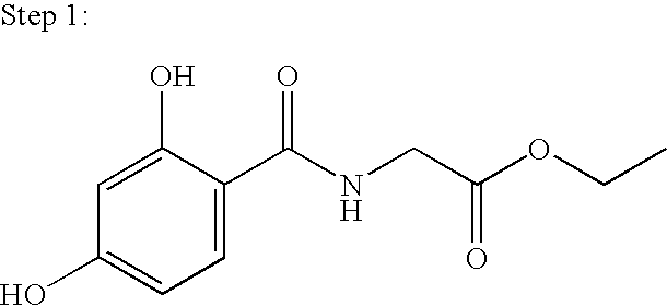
OC1=CC=C(C(NCC(OCC)=O)=O)C(O)=C1
